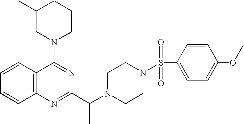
C1=CC2=C(C=C1)N=C(C(N1CCN(S(C3=CC=C(OC)C=C3)(=O)=O)CC1)C)N=C2N1CCCC(C)C1
